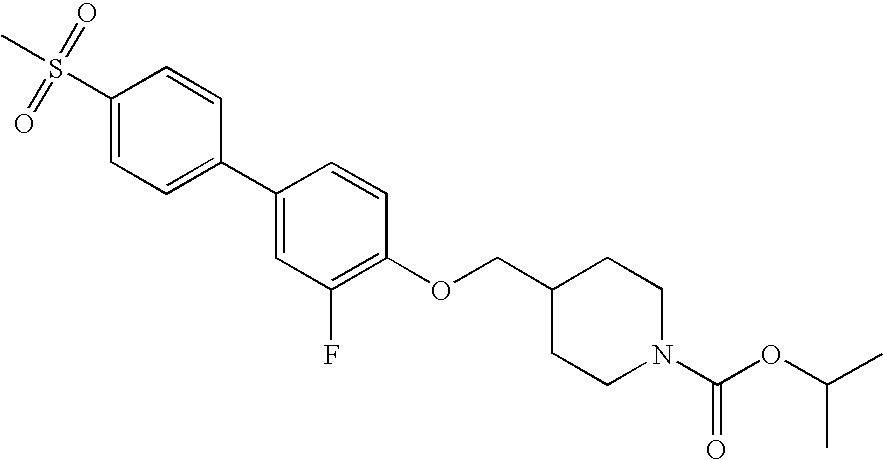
C1(S(C)(=O)=O)=CC=C(C2=CC(F)=C(OCC3CCN(C(=O)OC(C)C)CC3)C=C2)C=C1
